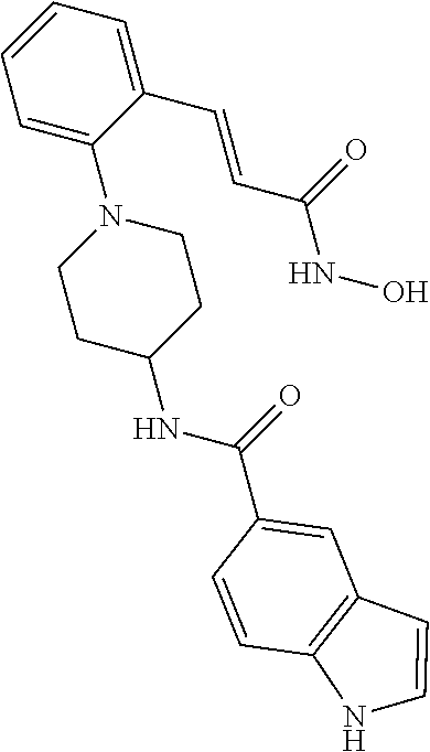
C1=C(N2CCC(NC(=O)C3=CC4=C(NC=C4)C=C3)CC2)C(C=CC(NO)=O)=CC=C1
